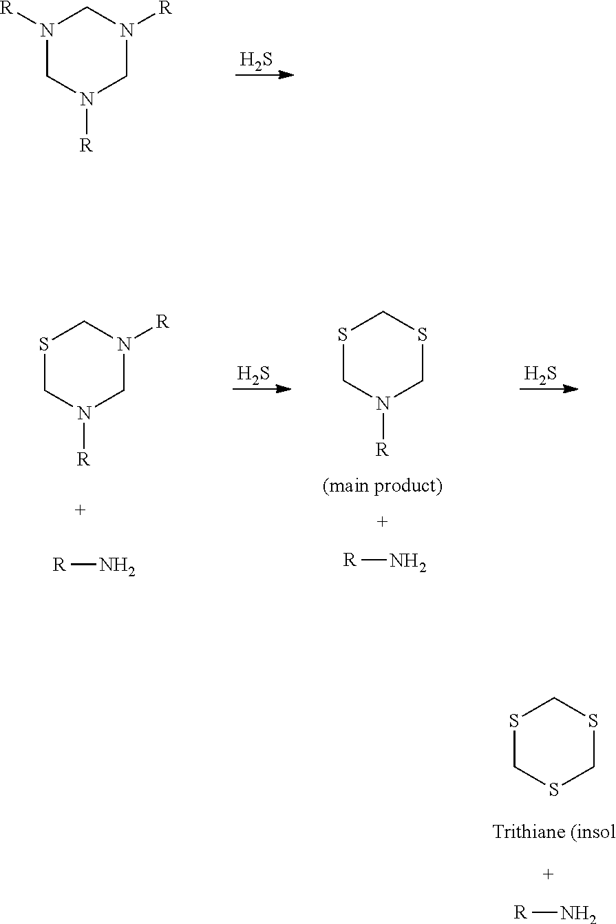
N1([R])CN([R])CN([R])C1.S.S1CN([R])CN([R])C1.S.[R]N.S1CN([R])CSC1.[R]N.S.S1CSCSC1.[R]N
